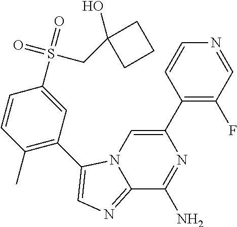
C12=NC=C(C3=C(C)C=CC(S(=O)(=O)CC4(O)CCC4)=C3)N1C=C(C1=C(F)C=NC=C1)N=C2N
